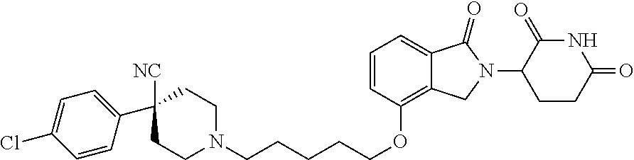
C1=CC(OCCCCCN2CCC(C3=CC=C(Cl)C=C3)([NC])CC2)=C2C(=C1)C(=O)N(C1CCC(=O)NC1=O)C2
